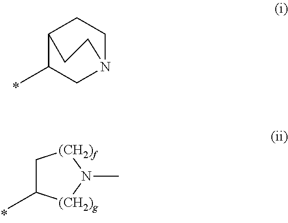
C1(C)CN2CCC1CC2.C1C(C)[(CH2)g]N(C)[(CH2)f]1
